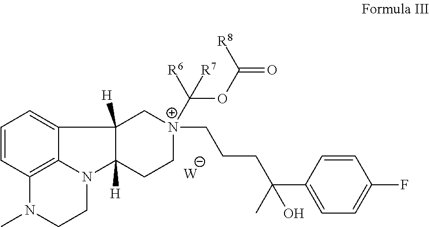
C1=CC2=C3C(=C1)C1([H])C([H])(N3CCN2C)CC[N+](CCCC(C2=CC=C(F)C=C2)(C)O)(C(OC(=O)[R8])([R6])[R7])C1.[W]
